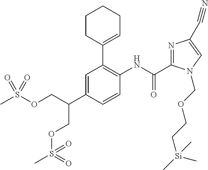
C(C1=CC(C2=CCCCC2)=C(NC(C2=NC(C#N)=CN2COCC[Si](C)(C)C)=O)C=C1)(COS(C)(=O)=O)COS(C)(=O)=O
